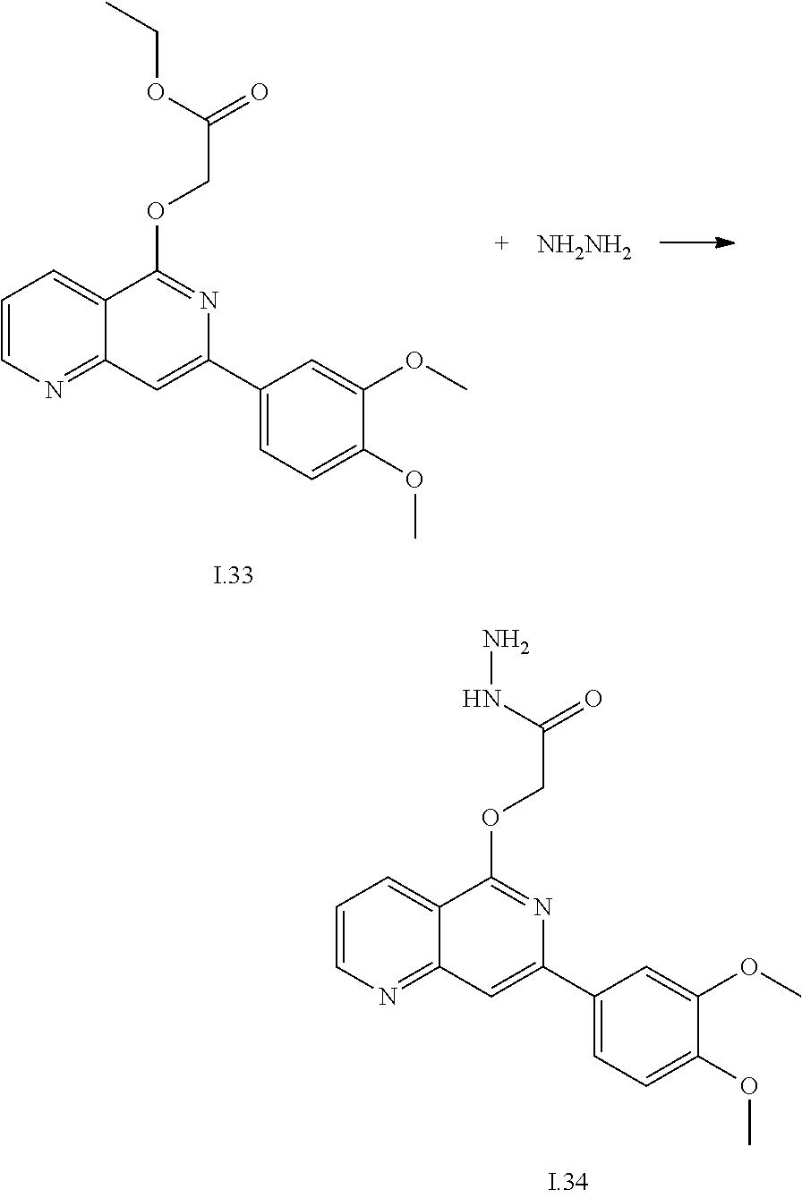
C1=CN=C2C(=C1)C(OCC(=O)NN)=NC(C1=CC=C(OC)C(OC)=C1)=C2.C1=CN=C2C(=C1)C(OCC(=O)OCC)=NC(C1=CC=C(OC)C(OC)=C1)=C2.[NH2NH2]
